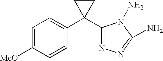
C1(C2=CC=C([MeO])C=C2)(C2=NN=C(N)N2N)CC1
